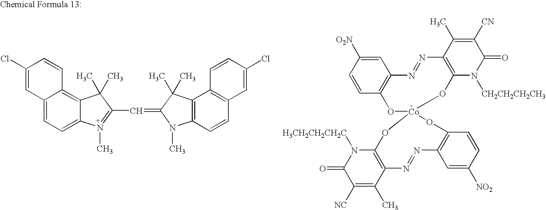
C12=C3C(=CC=C1N(C)=C(C=C1N(C)C4=C(C1(C)C)C1=C(C=C4)C=C(Cl)C=C1)C2(C)C)C=C(Cl)C=C3.C1=CC([O2N])=CC2=C1O[Co]1(OC3=C(N=N2)C(C)=C([CN])C(=O)N3[CH2CH2CH2CH3])OC2=C(C=C([NO2])C=C2)N=NC2=C(N([H3CH2CH2CH2C])C(=O)C([NC])=C2C)O1
